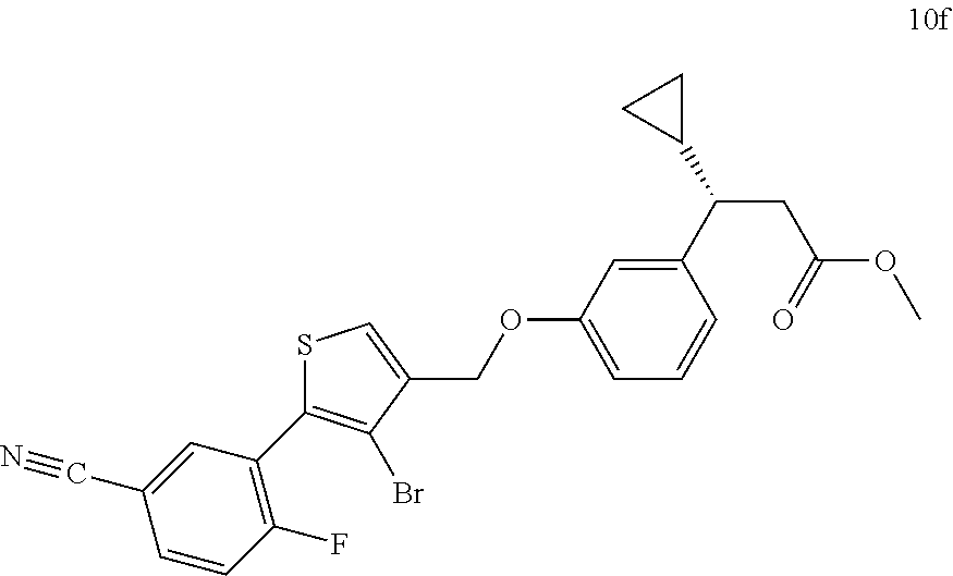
O(C1=CC=CC(C(C2CC2)CC(OC)=O)=C1)CC1=CSC(C2=C(F)C=CC(C#N)=C2)=C1Br
